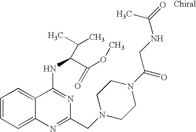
C1=CC=C2C(=C1)C(NC(C(OC)=O)C(C)C)=NC(CN1CCN(C(CNC(=O)C)=O)CC1)=N2
